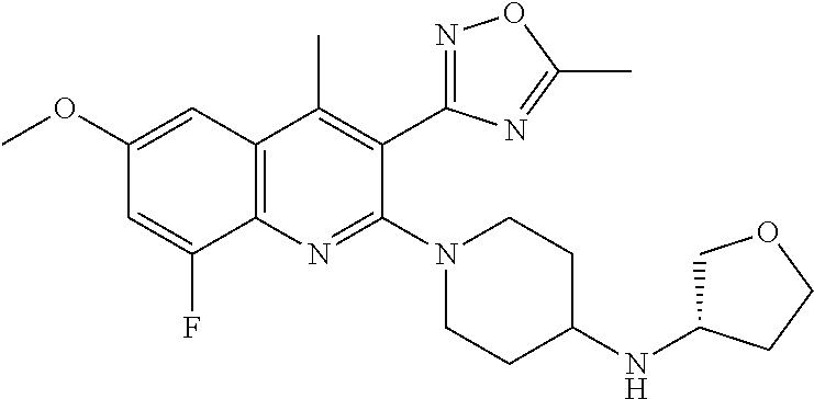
C1(OC)=CC2=C(N=C(N3CCC(NC4COCC4)CC3)C(C3=NOC(C)=N3)=C2C)C(F)=C1
